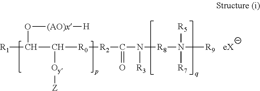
[R1]C(C([R0][R2]C(N([R8]N([R5])([R9])[R7])[R3])=O)[Oy][Z])O[(AO)x][H].[eX]
